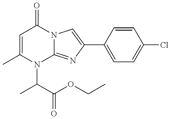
C1=C(C)N(C(C(OCC)=O)C)C2=NC(C3=CC=C(Cl)C=C3)=CN2C1=O
